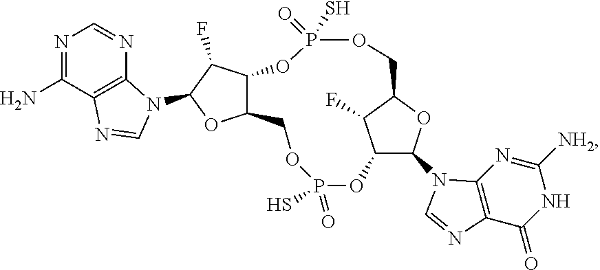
C12C(N3C4=C(C(=O)NC([NH2])=N4)N=C3)OC(C1F)COP(=O)(S)OC1C(COP(S)(=O)O2)OC(N2C3=C(C(N)=NC=N3)N=C2)C1F
